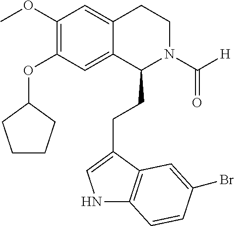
N1C2=C(C(CCC3N(C([H])=O)CCC4=CC(OC)=C(OC5CCCC5)C=C34)=C1)C=C(Br)C=C2
